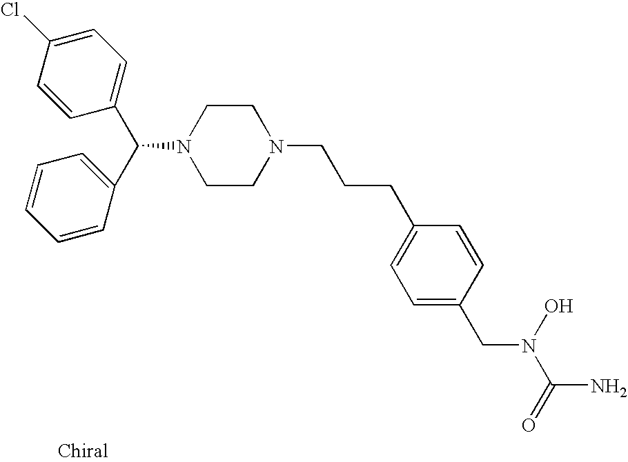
C1=CC(C(C2=CC=CC=C2)N2CCN(CCCC3=CC=C(CN(C(N)=O)O)C=C3)CC2)=CC=C1Cl
